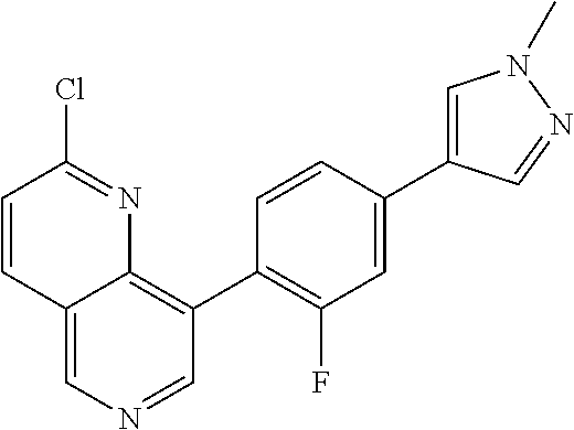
C1=CC2=CN=CC(C3=C(F)C=C(C4=CN(C)N=C4)C=C3)=C2N=C1Cl
